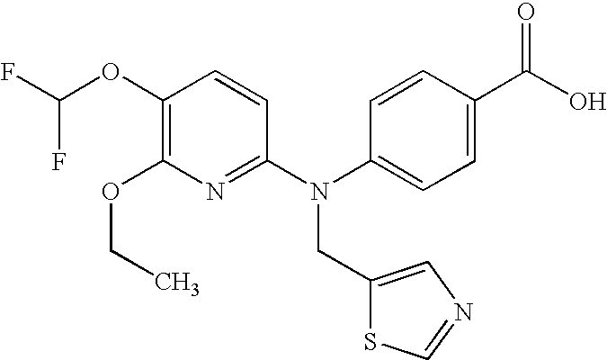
C1(OC(F)F)=C(OCC)N=C(N(C2=CC=C(C(O)=O)C=C2)CC2=CN=CS2)C=C1
